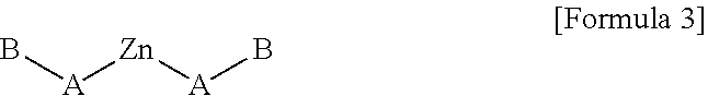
B[A][Zn][A]B
